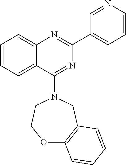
C1=CC=C2C(=C1)N=C(C1=CC=CN=C1)N=C2N1CCOC2=C(C1)C=CC=C2
